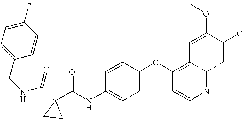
N1=C2C(=C(OC3=CC=C(NC(C4(C(NCC5=CC=C(F)C=C5)=O)CC4)=O)C=C3)C=C1)C=C(OC)C(OC)=C2
